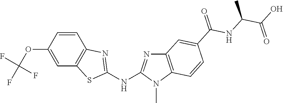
O(C1=CC2=C(C=C1)N=C(NC1=NC3=C(N1C)C=CC(C(NC(C(O)=O)C)=O)=C3)S2)C(F)(F)F
